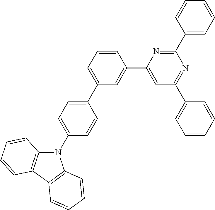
C1(C2=CC=CC(C3=CC(C4=CC=CC=C4)=NC(C4=CC=CC=C4)=N3)=C2)=CC=C(N2C3=C(C4=C2C=CC=C4)C=CC=C3)C=C1
